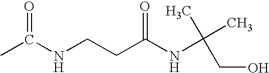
CC(NCCC(NC(C)(C)CO)=O)=O
